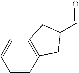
C1=CC2=C(C=C1)CC(C=O)C2
